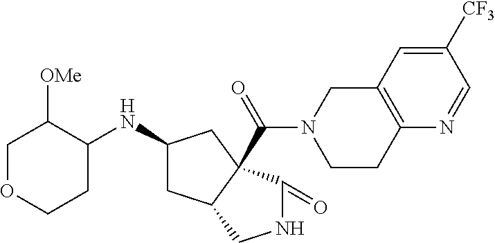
C1([CF3])=CC2=C(N=C1)CCN(C(=O)C13C(CC(NC4C([OMe])COCC4)C1)CNC3=O)C2
